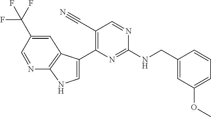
N(C1=NC(C2=CNC3=C2C=C(C(F)(F)F)C=N3)=C(C#N)C=N1)CC1=CC(OC)=CC=C1
